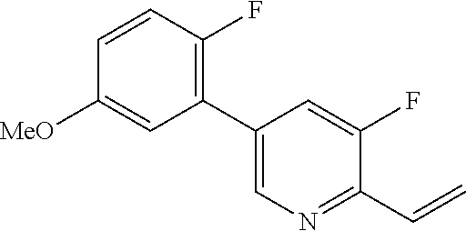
C1(C=C)=NC=C(C2=C(F)C=CC([MeO])=C2)C=C1F
